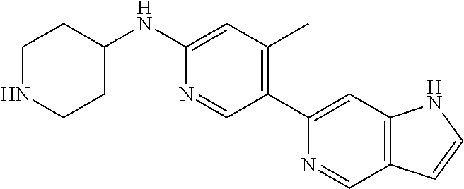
C1(C2=CC3=C(C=N2)C=CN3)=C(C)C=C(NC2CCNCC2)N=C1
